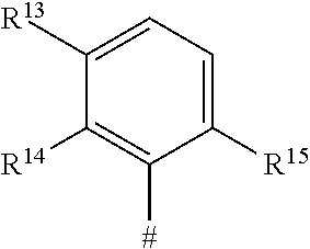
C1([R13])=CC=C([R15])C([#])=C1[R14]
